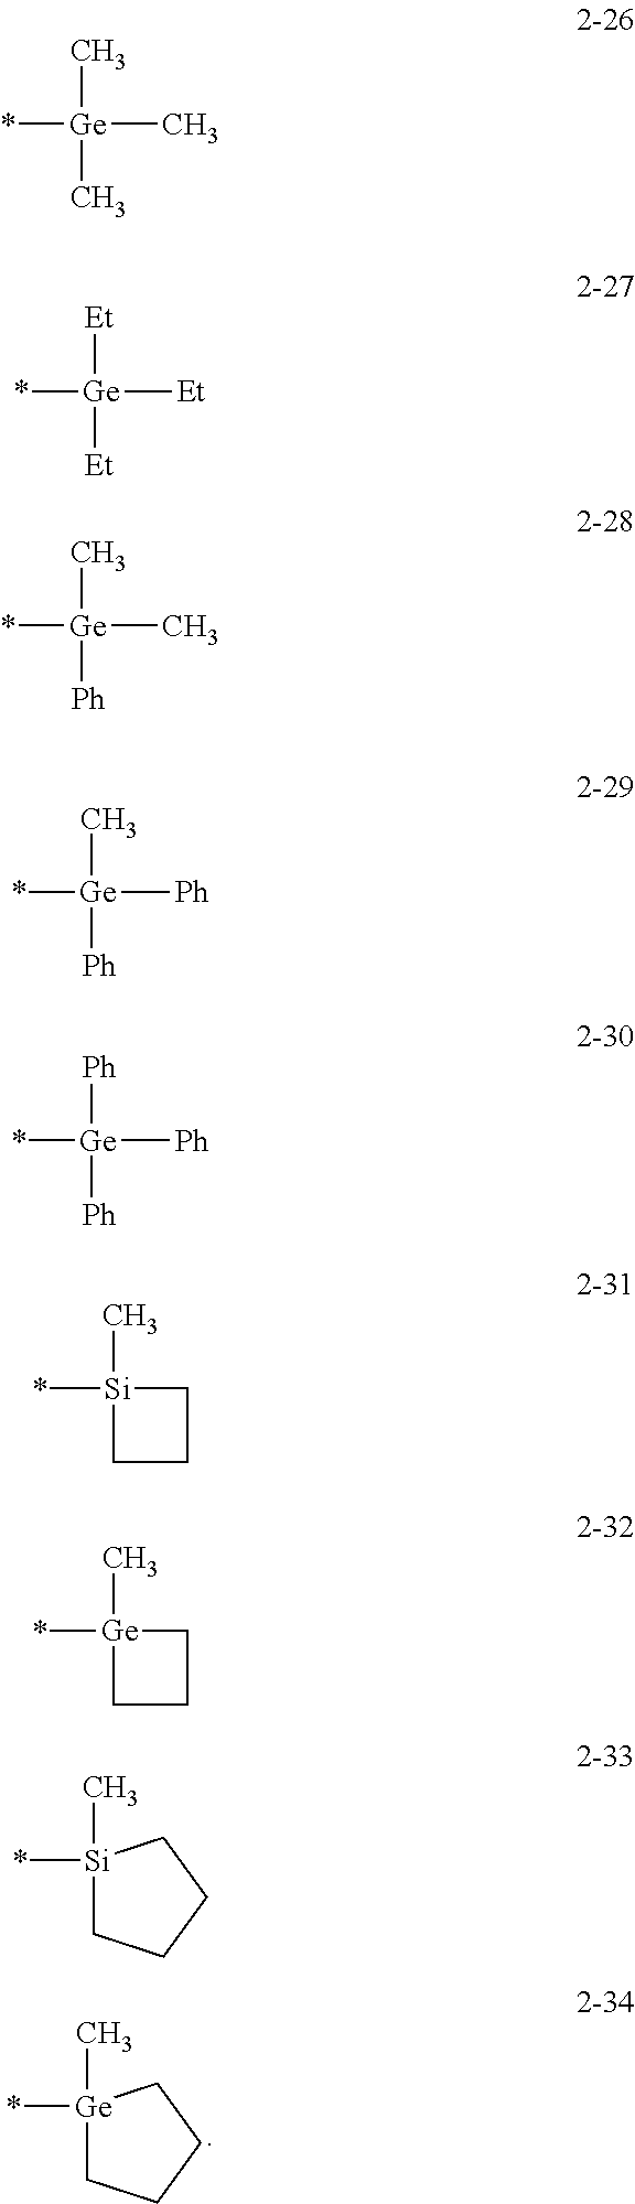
[Ge]1(C)(*)CCCC1.*[Ge](C)(C)C.*[Ge]([Et])([Et])[Et].*[Ge](C)(C)[Ph].*[Ge]([Ph])(C)[Ph].*[Ge]([Ph])([Ph])[Ph].C1[Si](C)(*)CC1.C1[Ge](C)(*)CC1.[Si]1(C)(*)CCCC1
